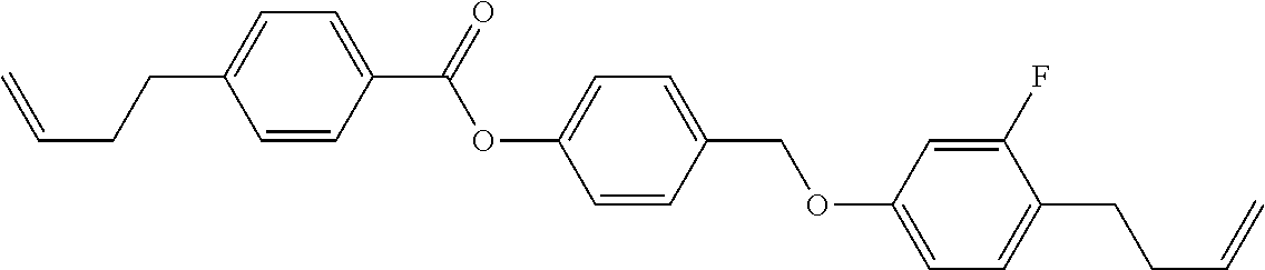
C=CCCC1=CC=C(C(=O)OC2=CC=C(COC3=CC=C(CCC=C)C(F)=C3)C=C2)C=C1
